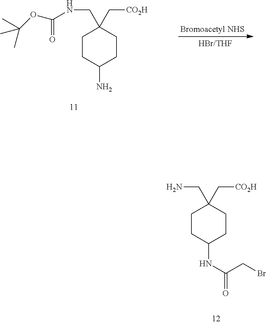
C1CC(N)CCC1(CNC(OC(C)(C)C)=O)C[CO2H].C1CC(NC(CBr)=O)CCC1(CN)C[CO2H]
